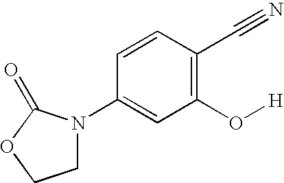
C1(O[H])=C(C#N)C=CC(N2CCOC2=O)=C1
